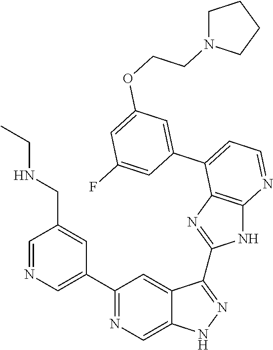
C1(C2=NC=C3C(=C2)C(C2=NC4=C(N2)N=CC=C4C2=CC(OCCN4CCCC4)=CC(F)=C2)=NN3)=CN=CC(CNCC)=C1
